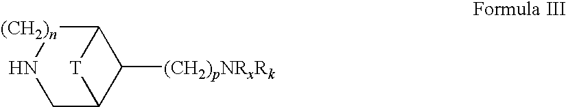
C1C2C([(CH2)pNRxRk])C([(CH2)n]N1)[T]2
